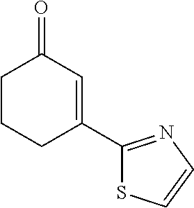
C1(C2=CC(=O)CCC2)=NC=CS1
